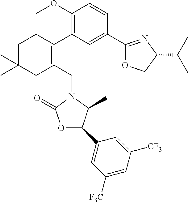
C1C(C)(C)CC(CN2C(=O)OC(C3=CC([F3C])=CC([CF3])=C3)C2C)=C(C2=C(OC)C=CC(C3=NC(C(C)C)CO3)=C2)C1
